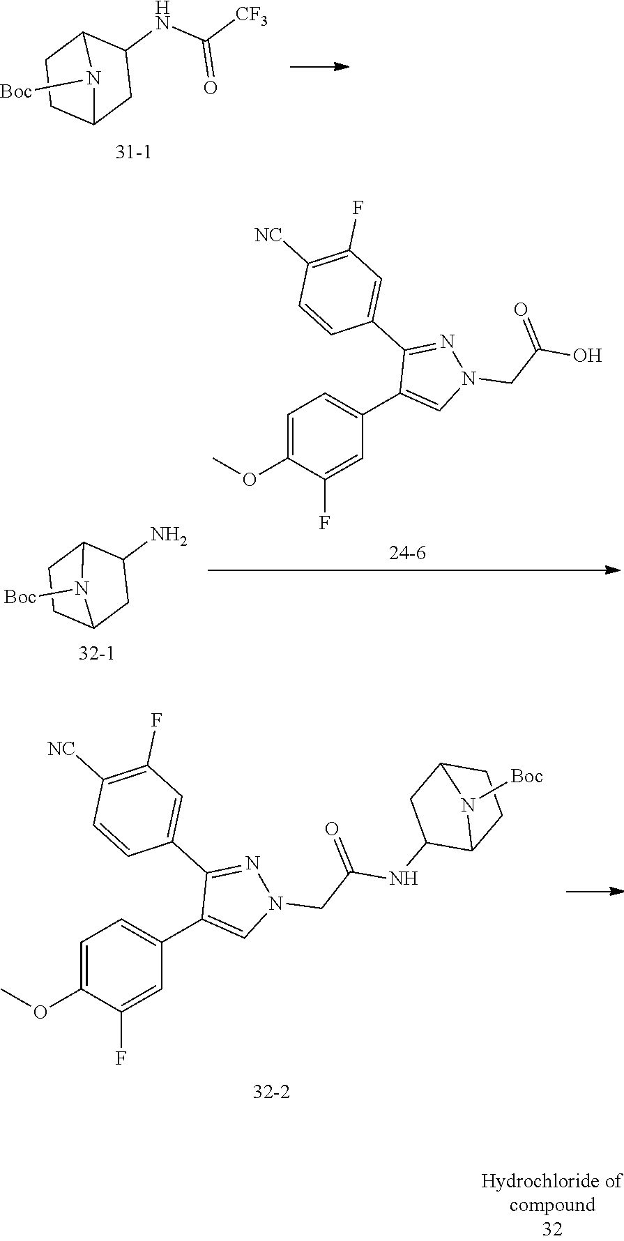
C1=C(OC)C(F)=CC(C2=CN(CC(O)=O)N=C2C2=CC(F)=C([NC])C=C2)=C1.C1CC2CC(N)C1N2[Boc].C1CC2CC(NC([CF3])=O)C1N2[Boc].C1=C(OC)C(F)=CC(C2=CN(CC(NC3C4CCC(C3)N4[Boc])=O)N=C2C2=CC(F)=C([NC])C=C2)=C1
